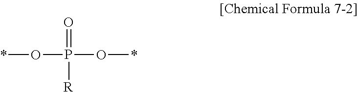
*OP(O*)(=O)[R]
